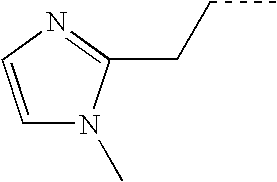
C1=CN=C(CCC)N1C
